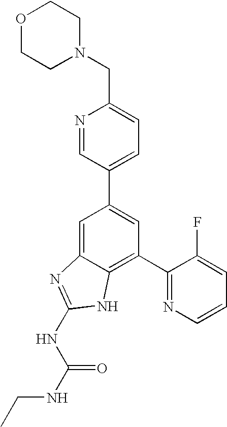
C1=C2C(=C(C3=NC=CC=C3F)C=C1C1=CC=C(CN3CCOCC3)N=C1)NC(NC(=O)NCC)=N2
